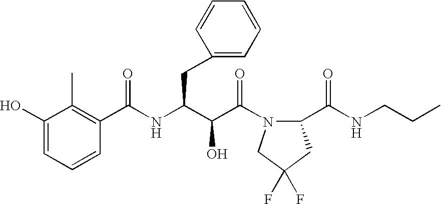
C1(O)=CC=CC(C(NC(C(C(=O)N2C(C(NCCC)=O)CC(F)(F)C2)O)CC2=CC=CC=C2)=O)=C1C
